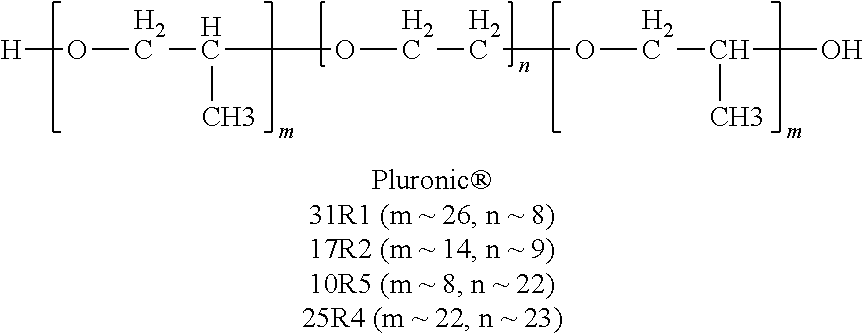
[H]OCC(C)OCCOCC(O)C
